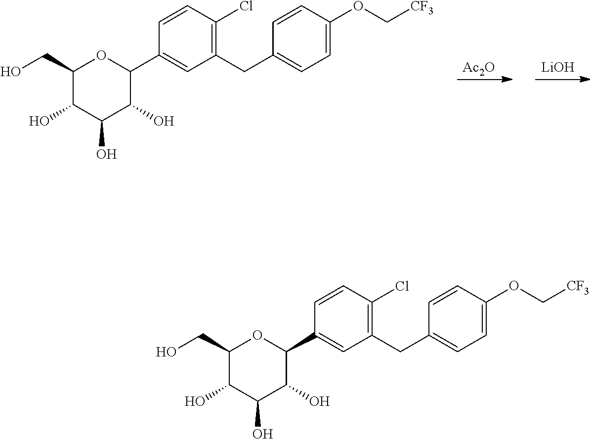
[Ac2O].[LiOH].C1=CC(Cl)=C(CC2=CC=C(OC[CF3])C=C2)C=C1C1C(O)C(O)C(O)C(CO)O1.C1=CC(Cl)=C(CC2=CC=C(OC[CF3])C=C2)C=C1C1C(O)C(O)C(O)C(CO)O1
